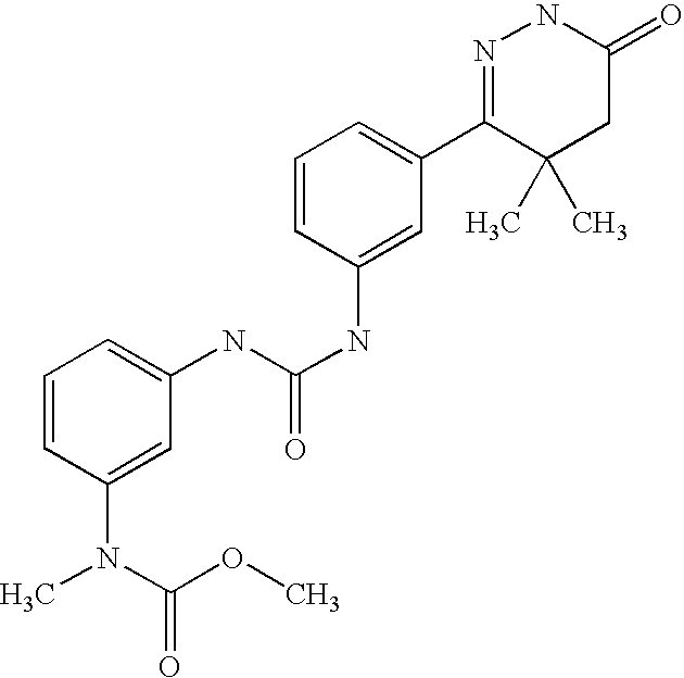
N(C(NC1=CC(C2=NNC(=O)CC2(C)C)=CC=C1)=O)C1=CC=CC(N(C)C(OC)=O)=C1
